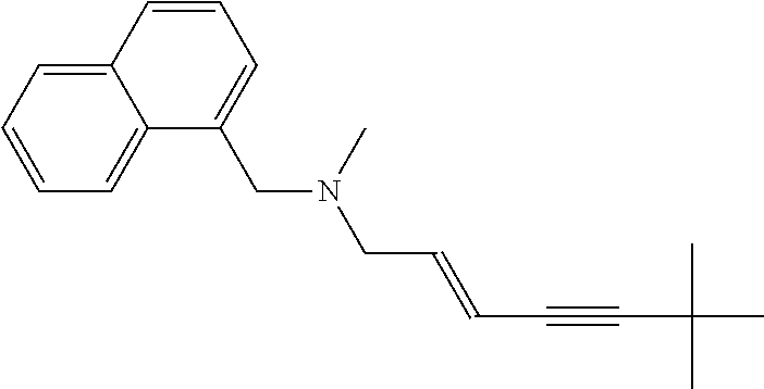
C12=CC=CC=C1C(CN(CC=CC#CC(C)(C)C)C)=CC=C2
